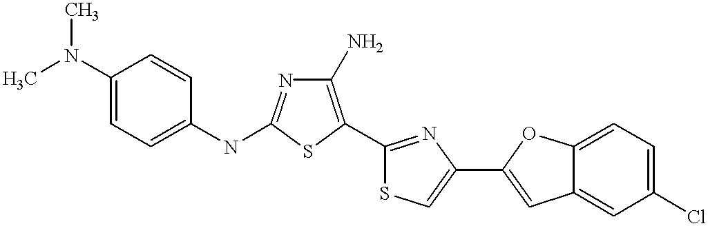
C1(N)=C(C2=NC(C3=CC4=CC(Cl)=CC=C4O3)=CS2)SC(NC2=CC=C(N(C)C)C=C2)=N1
